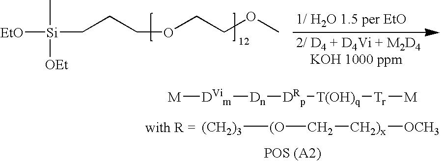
C(COCCOC)C[Si]([EtO])(C)[OEt].[(CH2)3][(O]C[CH2)x][OCH3].[M][DVim][Dn][DRp][T(OH)q][Tr][M]
